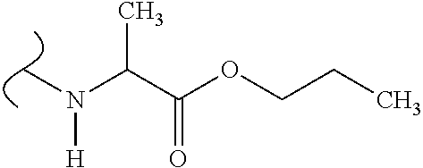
C(N(C)[H])(C(=O)OCCC)C
